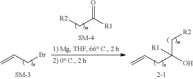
C=CCBr.C=CCC(O)(C[R2])[R1].[R2]CC([R1])=O
